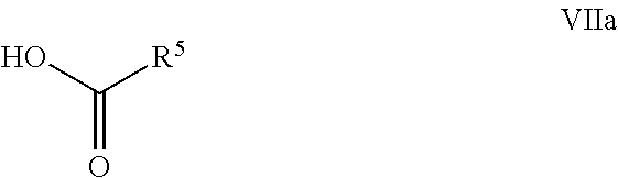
OC([R5])=O
